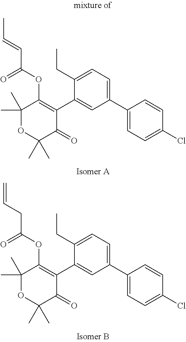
C1(C)(C)OC(C)(C)C(=O)C(C2=CC(C3=CC=C(Cl)C=C3)=CC=C2CC)=C1OC(C=CC)=O.C1(C)(C)OC(C)(C)C(=O)C(C2=CC(C3=CC=C(Cl)C=C3)=CC=C2CC)=C1OC(CC=C)=O
